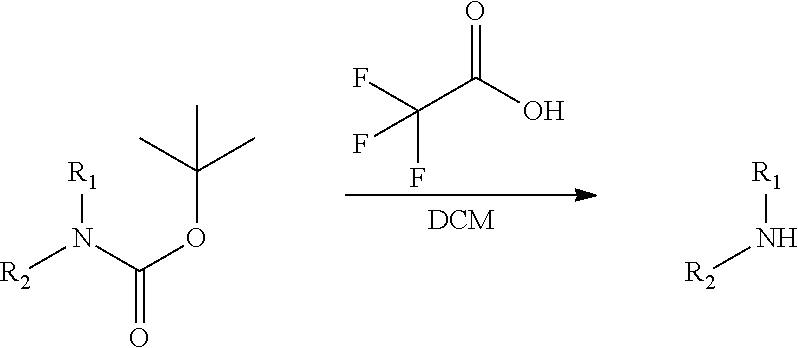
FC(C(O)=O)(F)F.[R2]N(C(OC(C)(C)C)=O)[R1].[R2]N[R1]
